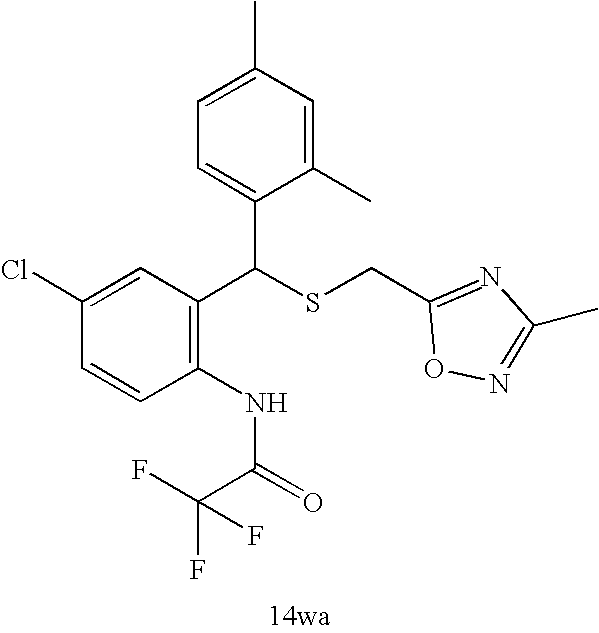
C1=CC(Cl)=CC(C(SCC2=NC(C)=NO2)C2=CC=C(C)C=C2C)=C1NC(C(F)(F)F)=O
